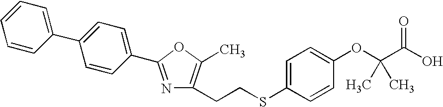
C1=CC(C2=CC=C(C3=NC(CCSC4=CC=C(OC(C(O)=O)(C)C)C=C4)=C(C)O3)C=C2)=CC=C1
